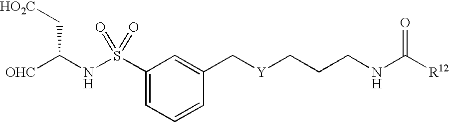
[OHC]C(NS(C1=CC=CC(C[Y]CCCNC([R12])=O)=C1)(=O)=O)C[HO2C]
